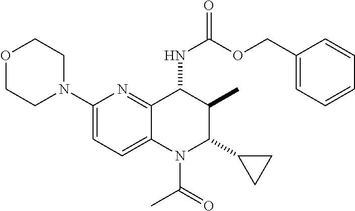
C1(N2CCOCC2)=CC=C2C(=N1)C(NC(=O)OCC1=CC=CC=C1)C(C)C(C1CC1)N2C(C)=O
